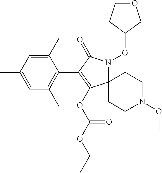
C12(N(OC3CCOC3)C(=O)C(C3=C(C)C=C(C)C=C3C)=C1OC(OCC)=O)CCN(OC)CC2
